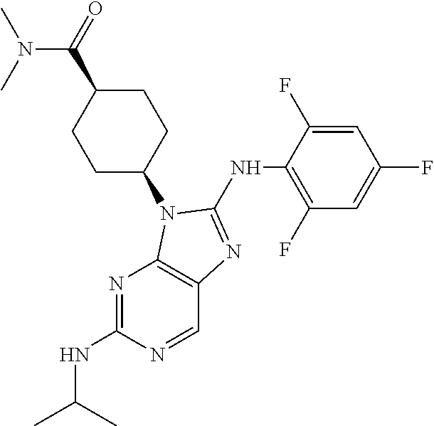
N1=C(NC(C)C)N=CC2=C1N(C1CCC(C(=O)N(C)C)CC1)C(NC1=C(F)C=C(F)C=C1F)=N2
